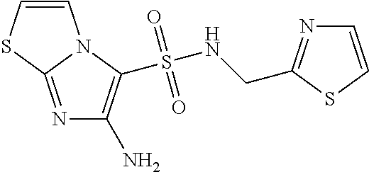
C1=CSC2=NC(N)=C(S(NCC3=NC=CS3)(=O)=O)N12
